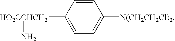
C1([HO2CCHCH2]N)=CC=C([N(CH2CH2Cl)2])C=C1
